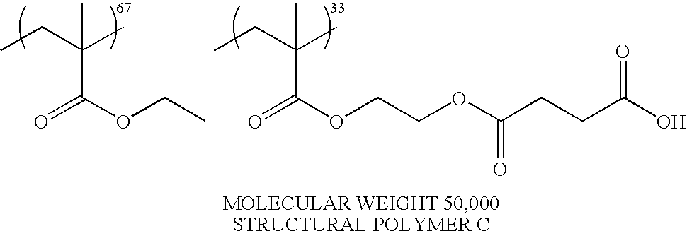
CCC(C)(C)C(OCC)=O.CCC(C)(C)C(OCCOC(CCC(O)=O)=O)=O
